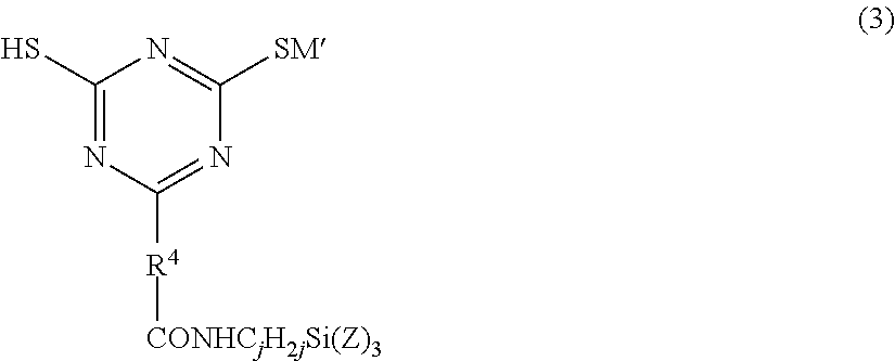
C1(S)=NC([R4][CONHCjH2jSi(Z)3])=NC([SM])=N1
